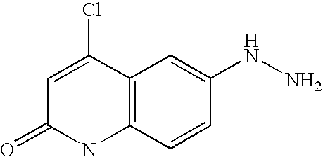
C12=C(C=CC(NN)=C1)NC(=O)C=C2Cl
